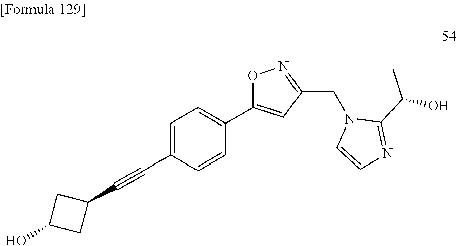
N1(CC2=NOC(C3=CC=C(C#CC4CC(O)C4)C=C3)=C2)C=CN=C1C(O)C
